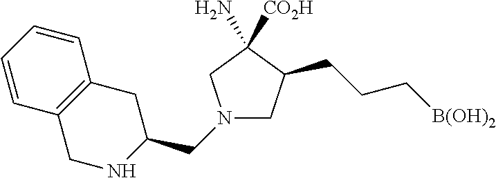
N1(CC2CC3=C(CN2)C=CC=C3)CC(CCC[B(OH)2])C(N)([CO2H])C1
